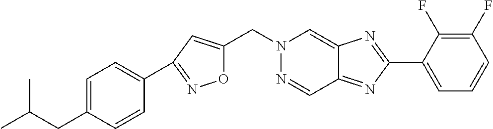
O1C(CN2N=CC3=NC(C4=CC=CC(F)=C4F)=NC3=C2)=CC(C2=CC=C(CC(C)C)C=C2)=N1
